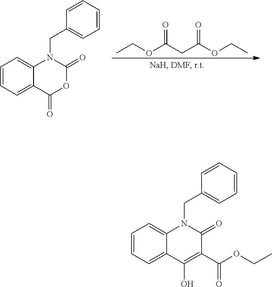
C1=CC=C2C(=C1)N(CC1=CC=CC=C1)C(=O)OC2=O.CCOC(CC(OCC)=O)=O.C1=CC=C2C(=C1)N(CC1=CC=CC=C1)C(=O)C(C(OCC)=O)=C2O
